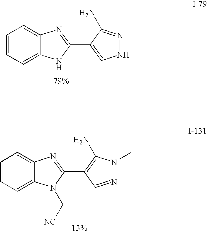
C1=CC=C2C(=C1)N=C(C1=CNN=C1N)N2.C1=CC=C2C(=C1)N=C(C1=C(N)N(C)N=C1)N2C[NC]
